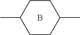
C1(C)CCC(C)CC1.B
